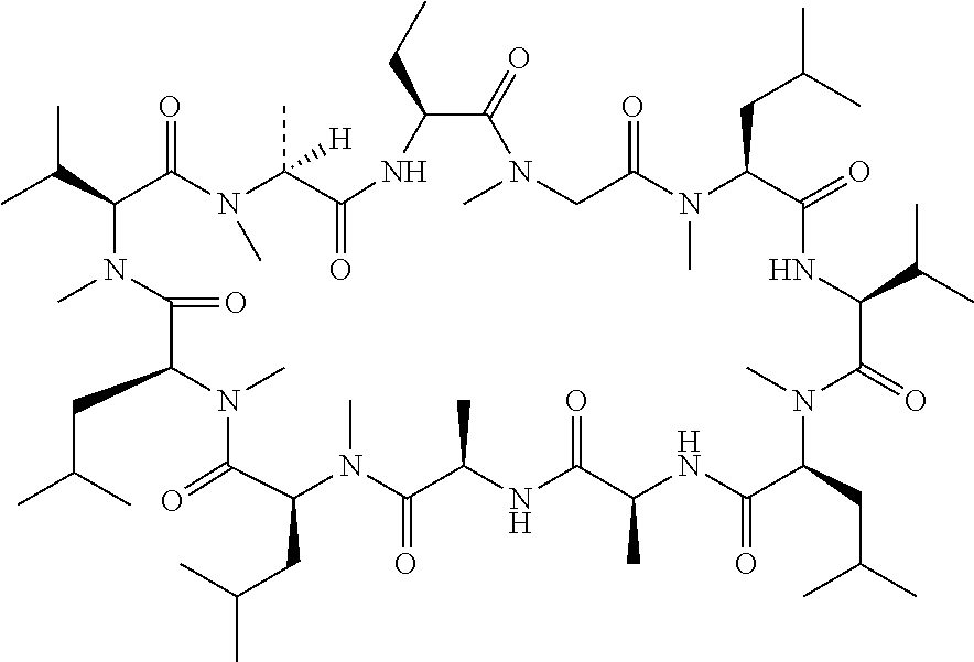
C1(CC(C)C)N(C)C(=O)C(C)NC(=O)C(C)NC(=O)C(CC(C)C)N(C)C(=O)C(C(C)C)NC(=O)C(CC(C)C)N(C)C(=O)CN(C)C(=O)C(CC)NC(=O)C(C)([H])N(C)C(=O)C(C(C)C)N(C)C(=O)C(CC(C)C)N(C)C1=O
